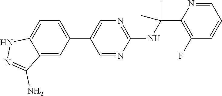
C1(C2=CN=C(NC(C)(C)C3=C(F)C=CC=N3)N=C2)=CC=C2C(=C1)C(N)=NN2
